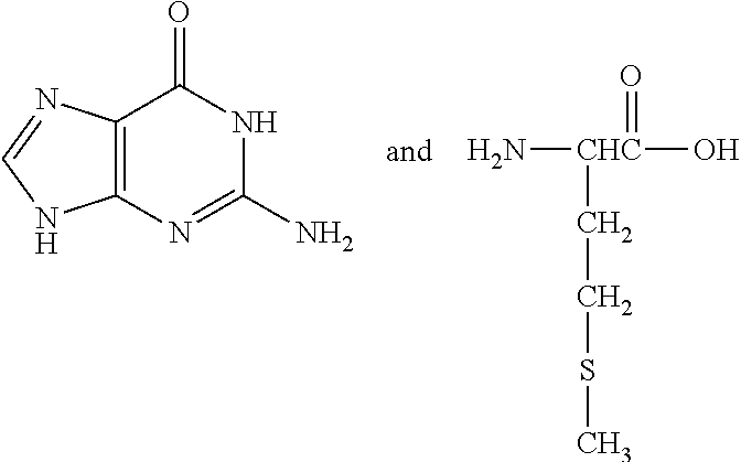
C12=C(N=C(N)NC1=O)NC=N2.N[CHC](=O)(O)CCSC
